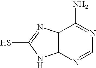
C12=C(N=CN=C1N)NC(S)=N2
